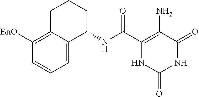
C(C1=C(N)C(=O)NC(=O)N1)(=O)NC1CCCC2=C([BnO])C=CC=C12
